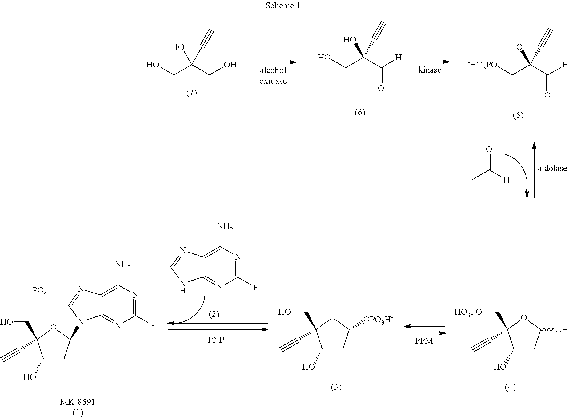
OCC(CO)(O)C#C.OCC(C([H])=O)(O)C#C.[-HO3PO]CC(C([H])=O)(O)C#C.CC([H])=O.C1(O)CC(O)OC1(C[-HO3PO])C#C.C1(O)CC([OPO3H-])OC1(CO)C#C.C1(O)CC(N2C=NC3=C(N)N=C(F)N=C32)OC1(CO)C#C.[PO4+].N1C=NC2=C(N)N=C(F)N=C12.[PNP]
